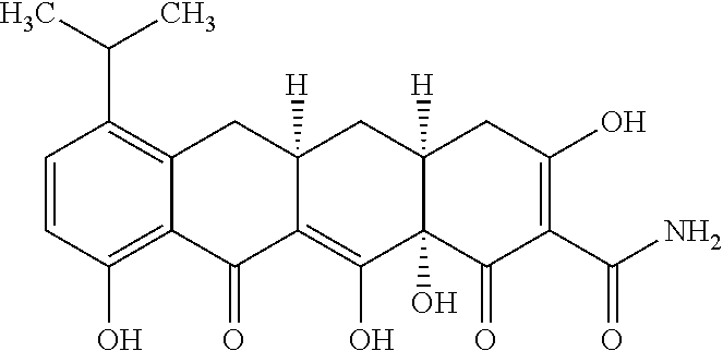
C1=CC(O)=C2C(=C1C(C)C)CC1([H])C(=C(O)C3(O)C([H])(C1)CC(O)=C(C(N)=O)C3=O)C2=O
